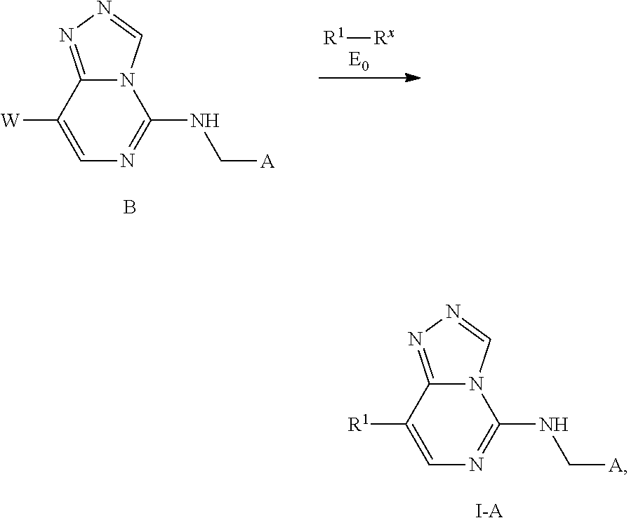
[I-A].C12=NN=CN1C(NC[A])=NC=C2[R1].B.C12=NN=CN1C(NC[A])=NC=C2[W].[R1][Rx].[E0]
